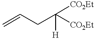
C=CCC([CO2Et])([CO2Et])[H]
